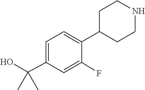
OC(C1=CC=C(C2CCNCC2)C(F)=C1)(C)C
